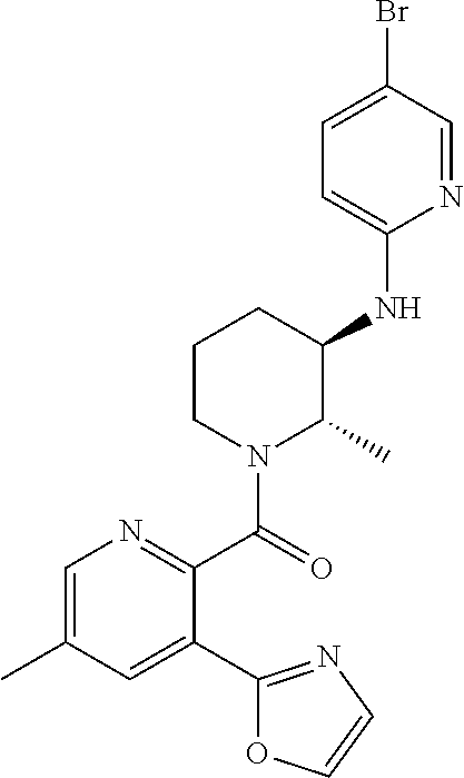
C1=NC(NC2CCCN(C(=O)C3=NC=C(C)C=C3C3=NC=CO3)C2C)=CC=C1Br
